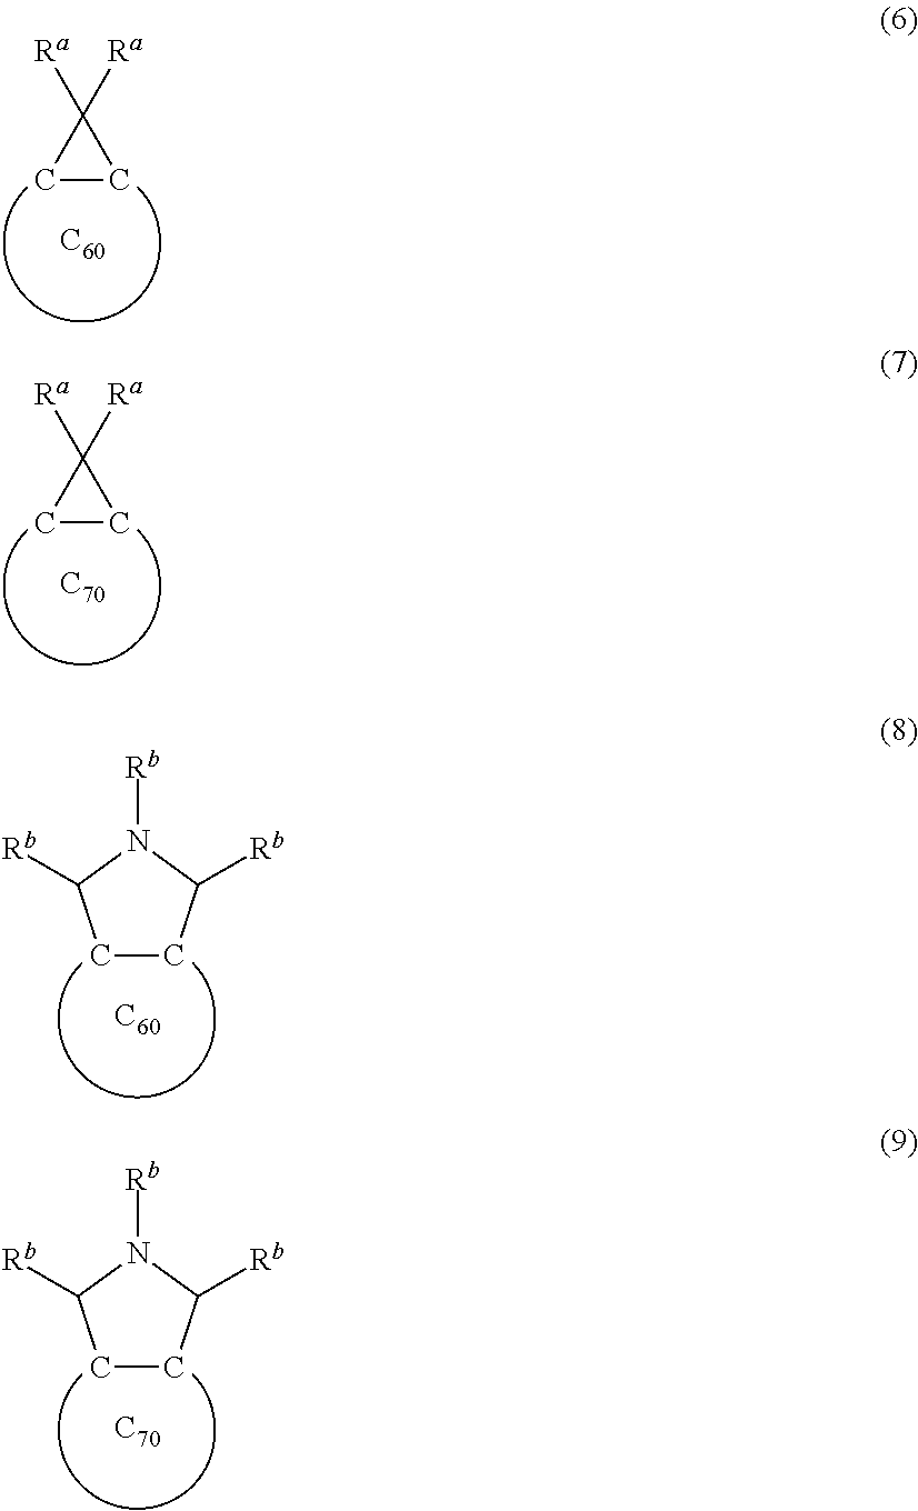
C1CC1([Ra])[Ra].[C60].C1CC1([Ra])[Ra].[C70].C1CC([Rb])N([Rb])C1[Rb].[C60].C1CC([Rb])N([Rb])C1[Rb].[C70]
